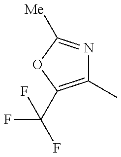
C1(C)=C(C(F)(F)F)OC([Me])=N1
